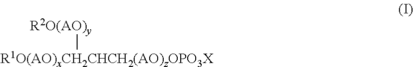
[R2O(AO)y][R1O(AO)xCH2CHCH2(AO)zOPO3X]
